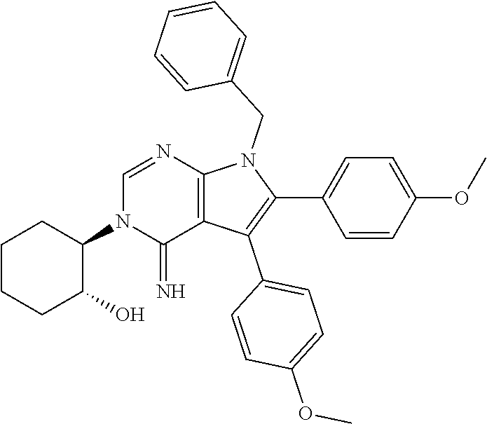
C1(C2=CC=C(OC)C=C2)=C(C2=CC=C(OC)C=C2)C2=C(N1CC1=CC=CC=C1)N=CN(C1CCCCC1O)C2=N
